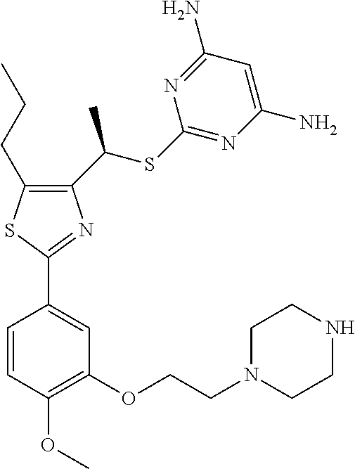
C1(C(SC2=NC(N)=CC(N)=N2)C)=C(CCC)SC(C2=CC(OCCN3CCNCC3)=C(OC)C=C2)=N1
